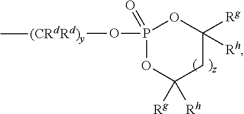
P1(O[(CRdRd)y]C)(=O)OC([Rh])([Rg])CC([Rg])([Rh])O1
